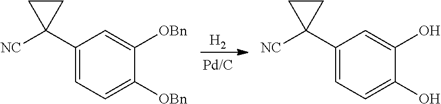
C1(C2([NC])CC2)=CC=C([OBn])C([OBn])=C1.[H2].C1(C2([NC])CC2)=CC=C(O)C(O)=C1
